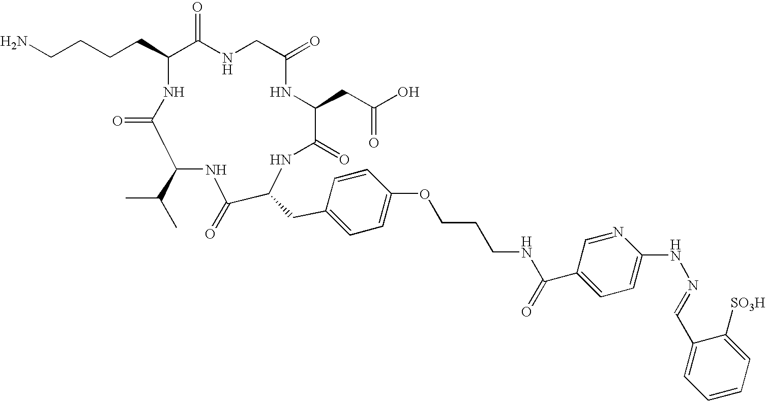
NCCCCC1C(=O)NCC(=O)NC(CC(O)=O)C(=O)NC(CC2=CC=C(OCCCNC(=O)C3=CC=C(NN=CC4=CC=CC=C4[SO3H])N=C3)C=C2)C(=O)NC(C(C)C)C(=O)N1
